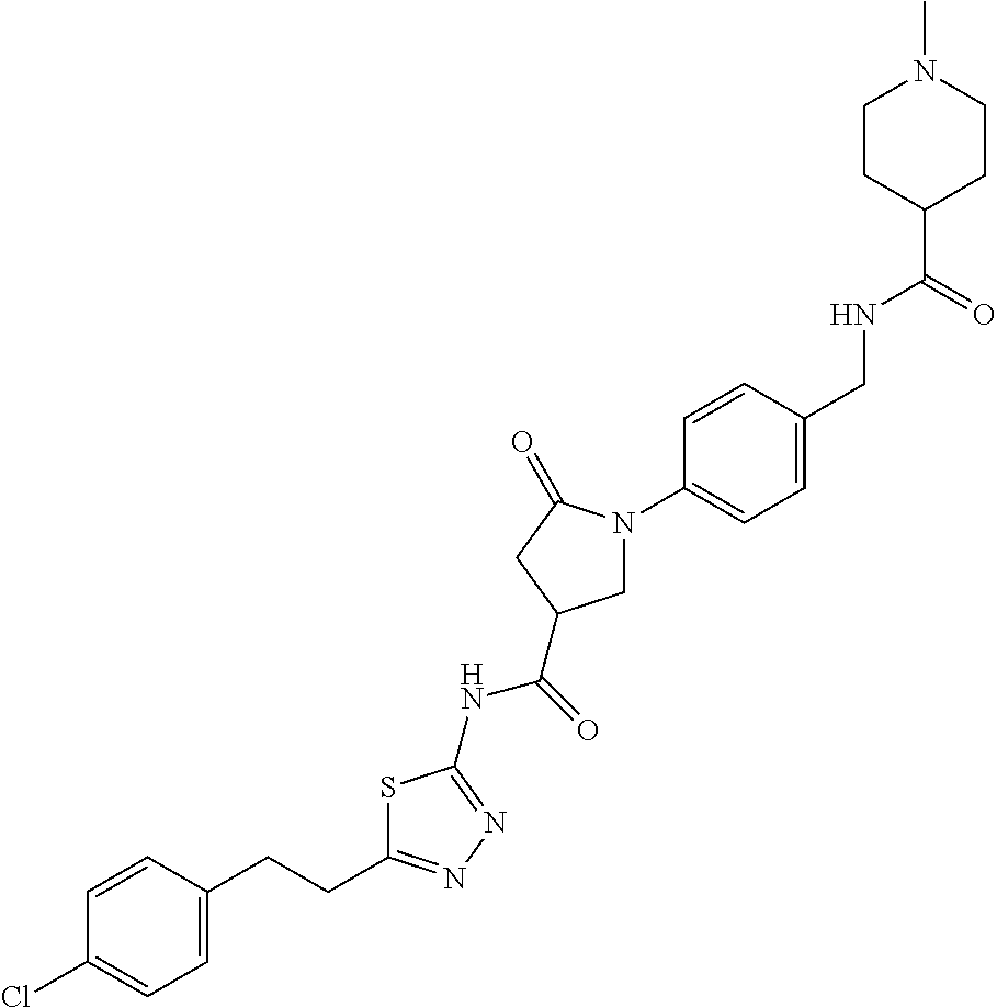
C1=CC(CCC2=NN=C(NC(=O)C3CN(C4=CC=C(CNC(=O)C5CCN(C)CC5)C=C4)C(=O)C3)S2)=CC=C1Cl
